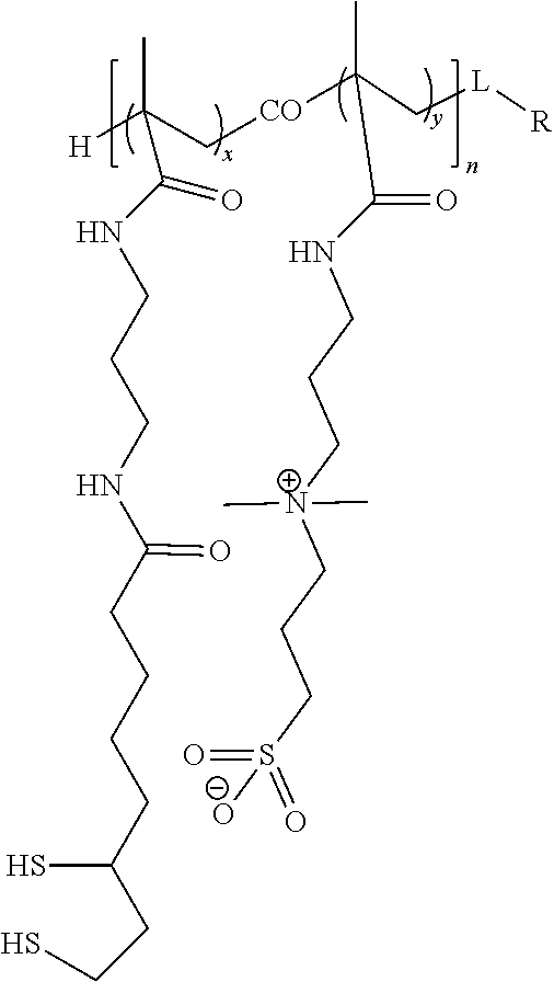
[H]C(C[CO]C(C[L][R])(C)C(NCCC[N+](CCCS(=O)(=O)[O-])(C)C)=O)(C)C(NCCCNC(CCCCC(CCS)S)=O)=O
